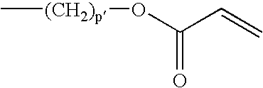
C[(CH2)p]OC(C=C)=O
